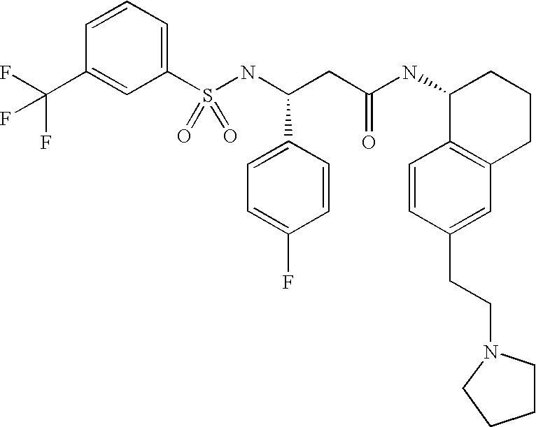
C1=CC=C(S(NC(CC(NC2C3=C(CCC2)C=C(CCN2CCCC2)C=C3)=O)C2=CC=C(F)C=C2)(=O)=O)C=C1C(F)(F)F
